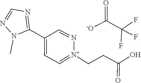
C(C(=O)O)C[N+]1=CC=C(C2=NC=NN2C)C=N1.C(C(F)(F)F)([-O])=O
